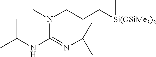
N(C(=NC(C)C)NC(C)C)(CCC[Si(OSiMe3)2]C)C
